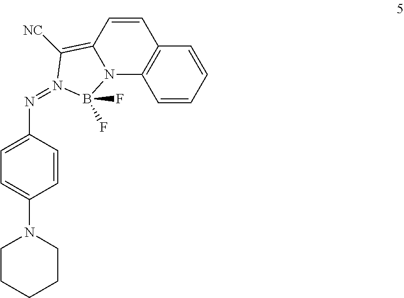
C1=C(N=N2B(F)(F)N3C(=C2[NC])C=CC2=C3C=CC=C2)C=CC(N2CCCCC2)=C1
